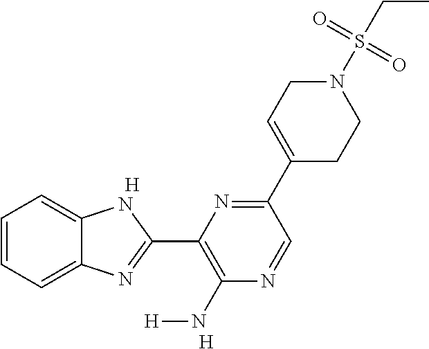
C1=CC=C2C(=C1)NC(C1=C(N[H])N=CC(C3=CCN(S(CC)(=O)=O)CC3)=N1)=N2.[H].[H]
